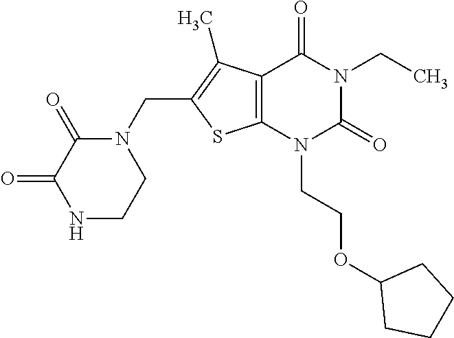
C12=C(N(CCOC3CCCC3)C(=O)N(CC)C1=O)SC(CN1C(=O)C(=O)NCC1)=C2C
